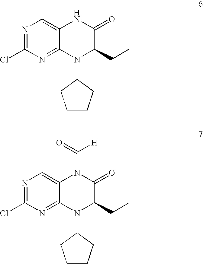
N1=C(Cl)N=C2C(=C1)NC(=O)C(CC)N2C1CCCC1.N1=C(Cl)N=C2C(=C1)N(C([H])=O)C(=O)C(CC)N2C1CCCC1
